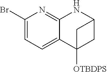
C1(Br)=CC=C2C(=N1)NC1CC2([OTBDPS])C1
